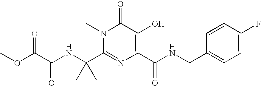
COC(C(NC(C1=NC(C(NCC2=CC=C(F)C=C2)=O)=C(O)C(=O)N1C)(C)C)=O)=O
